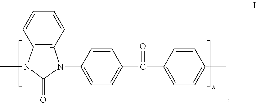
CN1C(=O)N(C2=CC=C(C(C3=CC=C(C)C=C3)=O)C=C2)C2=C1C=CC=C2
